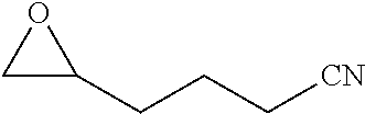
C1C(CCC[CN])O1
